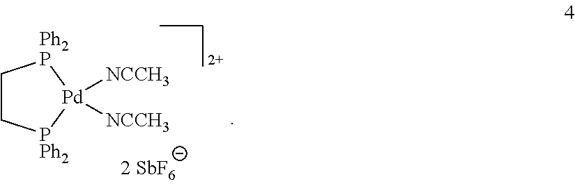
C1C[PPh2][Pd]([NCCH3])([NCCH3])[Ph2P]1
